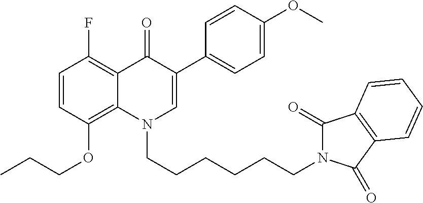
C1=CC(OCCC)=C2C(=C1F)C(=O)C(C1=CC=C(OC)C=C1)=CN2CCCCCCN1C(=O)C2=C(C1=O)C=CC=C2
